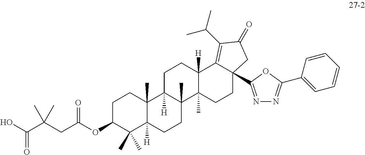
OC(C(CC(OC1C(C)(C)C2([H])C(C)(CC1)C1([H])C(C)(CC2)C2(C)C([H])(CC1)C1=C(C(C)C)C(=O)CC1(C1=NN=C(C3=CC=CC=C3)O1)CC2)=O)(C)C)=O
